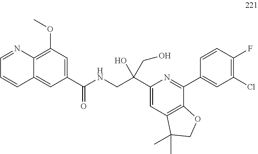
C1(C(=O)NCC(O)(C2=CC3=C(C(C4=CC(Cl)=C(F)C=C4)=N2)OCC3(C)C)CO)=CC(OC)=C2C(=C1)C=CC=N2
